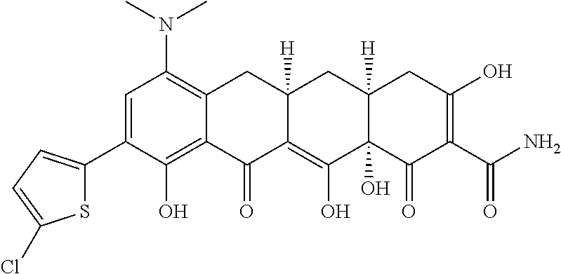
C1=C(C2=CC=C(Cl)S2)C(O)=C2C(=C1N(C)C)CC1([H])C(=C(O)C3(O)C([H])(C1)CC(O)=C(C(N)=O)C3=O)C2=O
